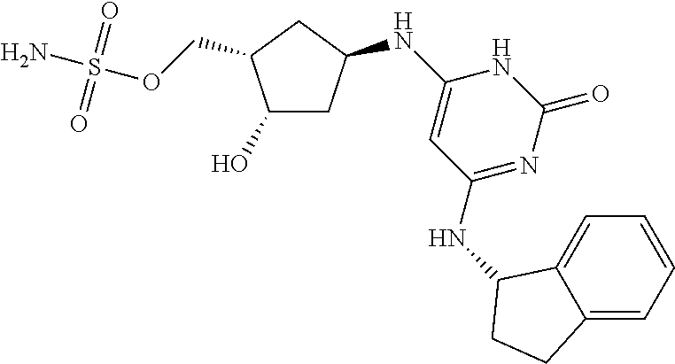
C1(O)C(COS(N)(=O)=O)CC(NC2=CC(NC3C4=CC=CC=C4CC3)=NC(=O)N2)C1
